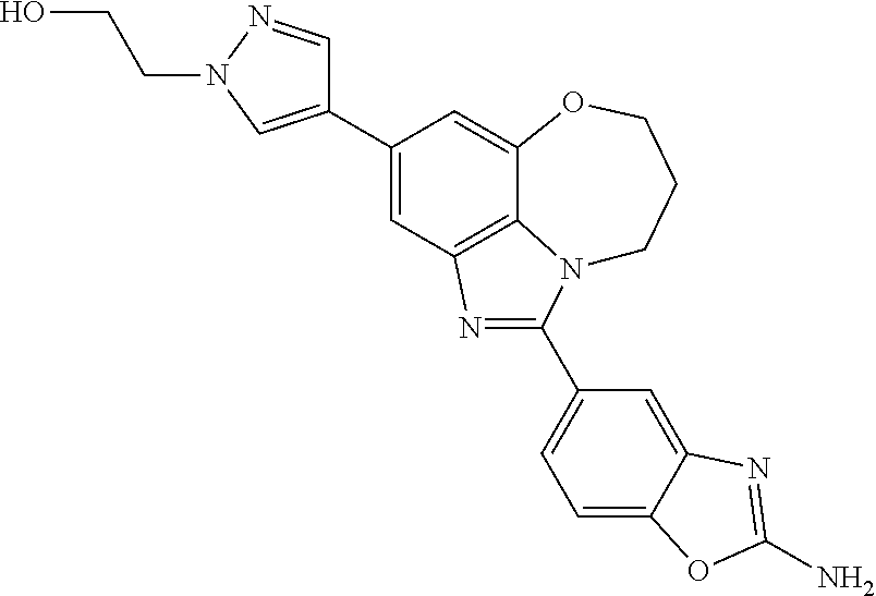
C1(C2=CN(CCO)N=C2)=CC2=C3C(=C1)OCCCN3C(C1=CC=C3C(=C1)N=C(N)O3)=N2
